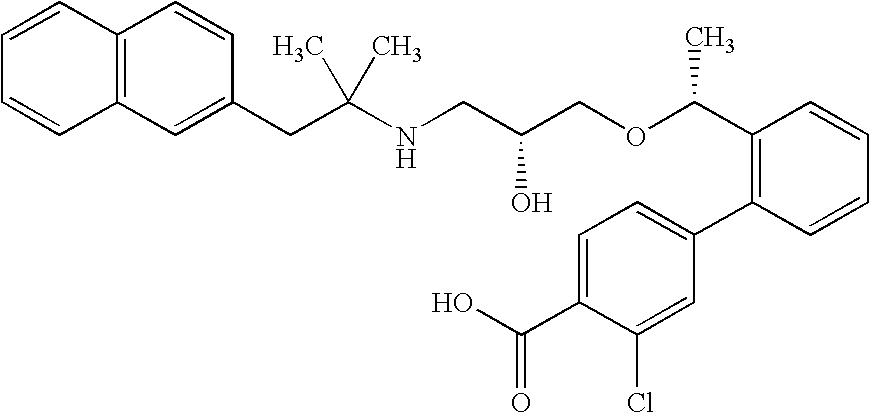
C12=C(C=CC(CC(NCC(COC(C3=C(C4=CC=C(C(O)=O)C(Cl)=C4)C=CC=C3)C)O)(C)C)=C1)C=CC=C2
